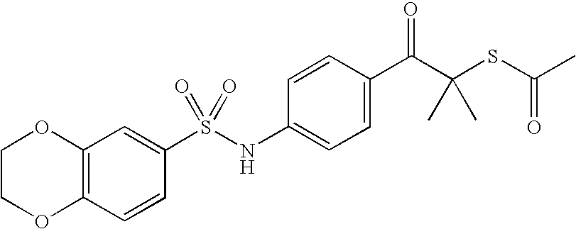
C1=CC2=C(C=C1S(NC1=CC=C(C(C(SC(C)=O)(C)C)=O)C=C1)(=O)=O)OCCO2
